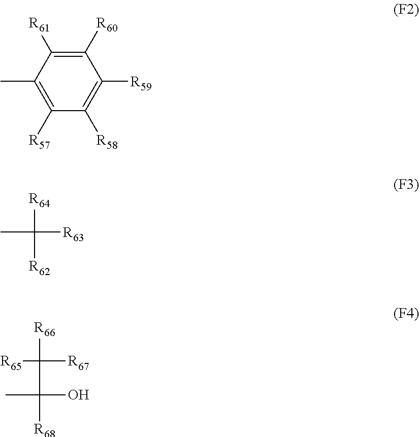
C1([R60])=C([R61])C(C)=C([R57])C([R58])=C1[R59].CC([R64])([R63])[R62].CC(C([R65])([R67])[R66])(O)[R68]
